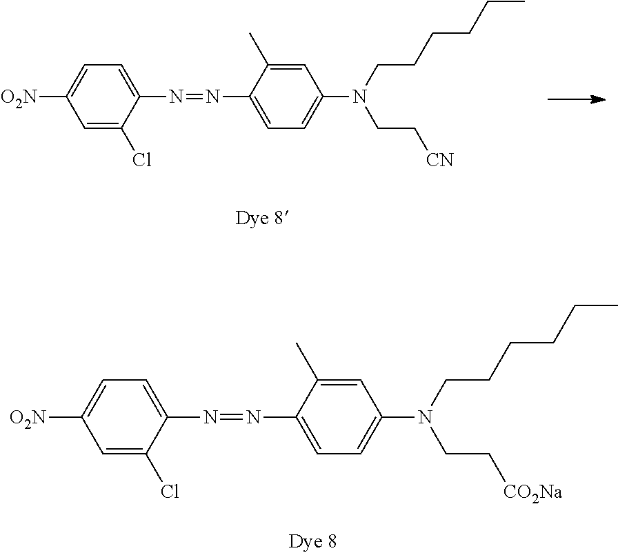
C1=C(N=NC2=CC=C(N(CC[CO2Na])CCCCCC)C=C2C)C(Cl)=CC([O2N])=C1.C1=C(N=NC2=CC=C(N(CC[CN])CCCCCC)C=C2C)C(Cl)=CC([O2N])=C1
